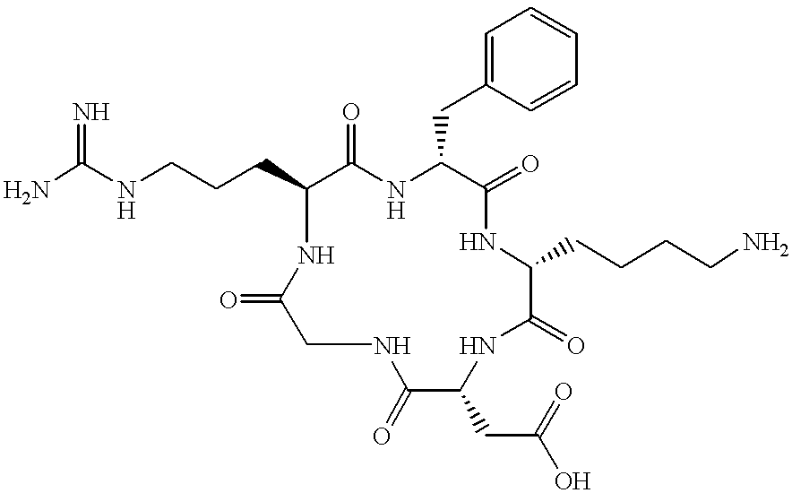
NC(NCCCC1C(=O)NC(CC2=CC=CC=C2)C(=O)NC(CCCCN)C(=O)NC(CC(O)=O)C(=O)NCC(=O)N1)=N
